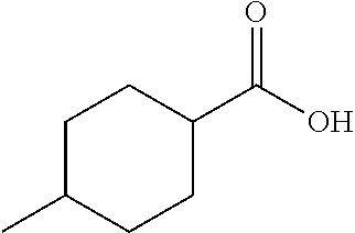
C1C(C)CCC(C(O)=O)C1
